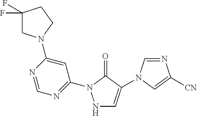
N1C=C(N2C=NC([CN])=C2)C(=O)N1C1=NC=NC(N2CC(F)(F)CC2)=C1
